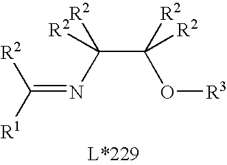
O(C(C(N=C([R1])[R2])([R2])[R2])([R2])[R2])[R3]
